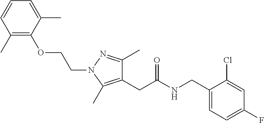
C1=C(CNC(CC2=C(C)N(CCOC3=C(C)C=CC=C3C)N=C2C)=O)C(Cl)=CC(F)=C1
